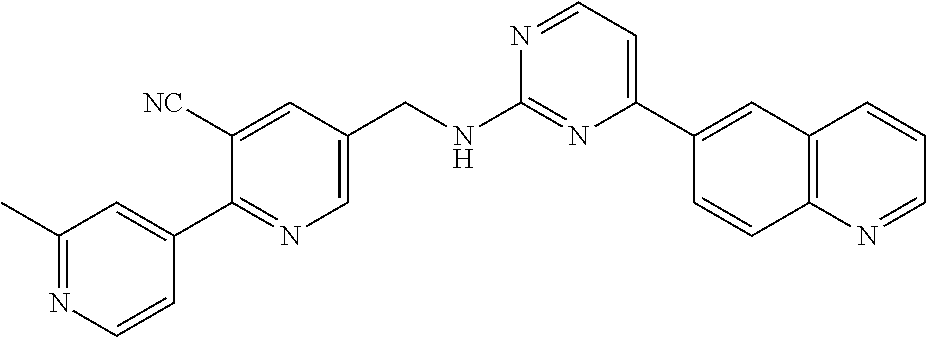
N1=CC=C(C2=CC3=C(C=C2)N=CC=C3)N=C1NCC1=CN=C(C2=CC(C)=NC=C2)C([NC])=C1
